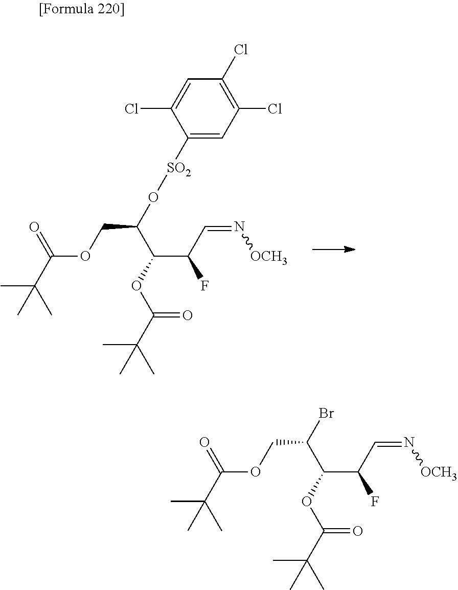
C(OCC(O[SO2]C1=CC(Cl)=C(Cl)C=C1Cl)C(OC(C(C)(C)C)=O)C(C=N[OCH3])F)(C(C)(C)C)=O.C(OCC(Br)C(OC(C(C)(C)C)=O)C(C=N[OCH3])F)(C(C)(C)C)=O
